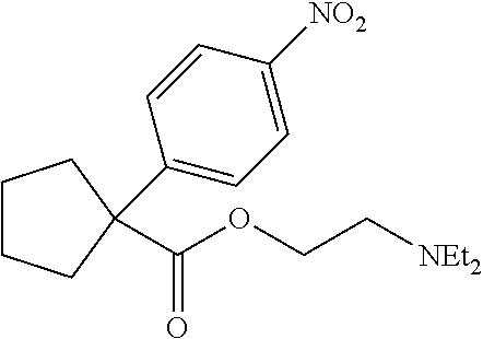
C1CCC(C2=CC=C([NO2])C=C2)(C(OCC[NEt2])=O)C1
